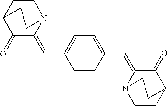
C1(=O)C(=CC2=CC=C(C=C3N4CCC(C3=O)CC4)C=C2)N2CCC1CC2
